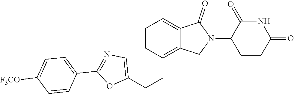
C1(CCC2=CN=C(C3=CC=C([F3CO])C=C3)O2)=C2C(=CC=C1)C(=O)N(C1CCC(=O)NC1=O)C2
